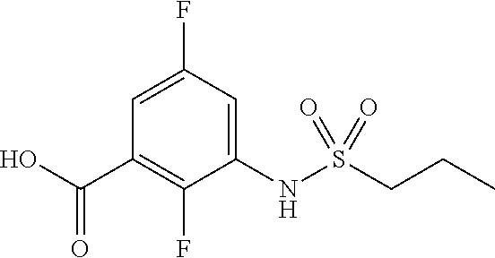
C1=C(F)C=C(NS(CCC)(=O)=O)C(F)=C1C(O)=O
